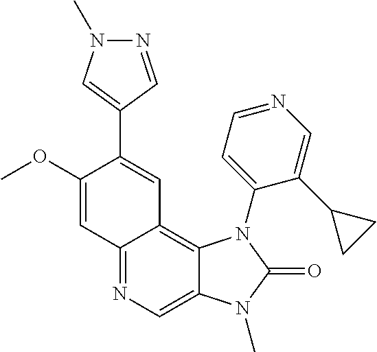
C12=NC=C3C(=C1C=C(C1=CN(C)N=C1)C(OC)=C2)N(C1=CC=NC=C1C1CC1)C(=O)N3C
